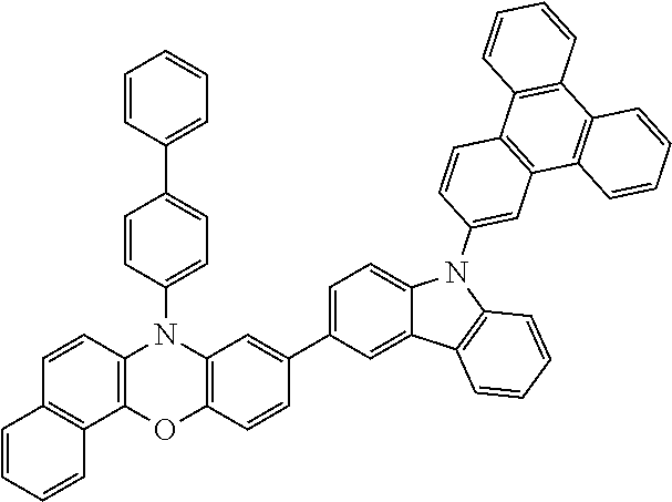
C12=C(C=CC3=C1OC1=C(N3C3=CC=C(C4=CC=CC=C4)C=C3)C=C(C3=CC=C4C(=C3)C3=C(N4C4=CC5=C(C=C4)C4=C(C6=C5C=CC=C6)C=CC=C4)C=CC=C3)C=C1)C=CC=C2
